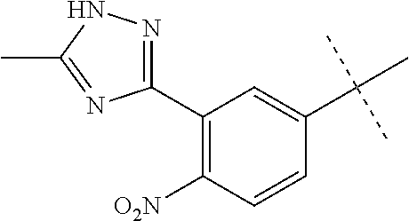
C1(C2=NNC(C)=N2)=C([O2N])C=CC(C(C)(C)C)=C1
